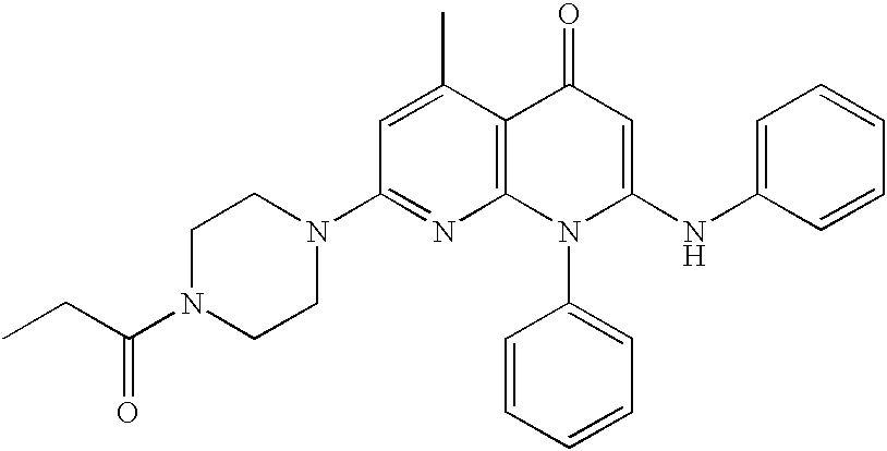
C12=C(C(C)=CC(N3CCN(C(CC)=O)CC3)=N1)C(=O)C=C(NC1=CC=CC=C1)N2C1=CC=CC=C1
